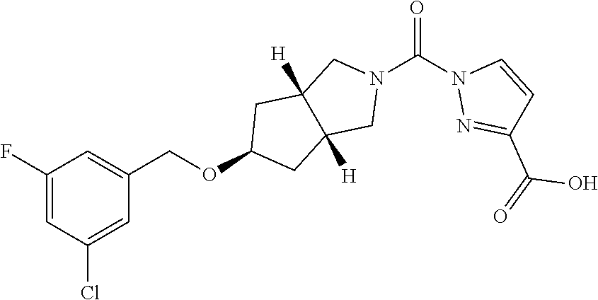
N1(C(N2N=C(C(=O)O)C=C2)=O)CC2([H])C([H])(C1)CC(OCC1=CC(F)=CC(Cl)=C1)C2
